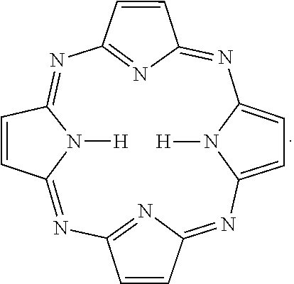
N1=C2N=C(N=C3N([H])C(=NC4=NC(=NC5=CC=C1N5[H])C=C4)C=C3)C=C2
